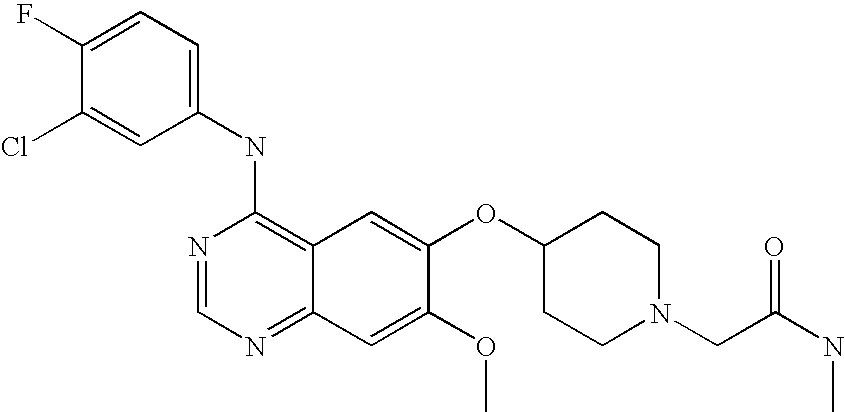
C1=C(Cl)C(F)=CC=C1NC1=C2C(=NC=N1)C=C(OC)C(OC1CCN(CC(NC)=O)CC1)=C2
